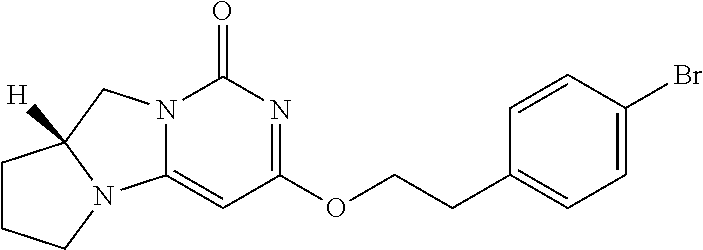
O(C1=NC(=O)N2C(=C1)N1C([H])(C2)CCC1)CCC1=CC=C(Br)C=C1
